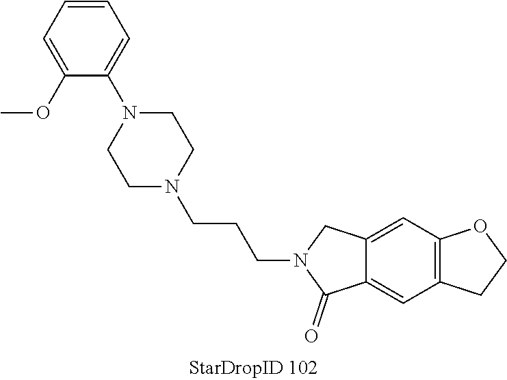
C1(OC)=CC=CC=C1N1CCN(CCCN2C(=O)C3=CC4=C(C=C3C2)OCC4)CC1
